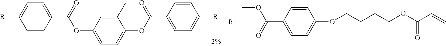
[R:].C1=CC(C(=O)OC)=CC=C1OCCCCOC(C=C)=O.C1=CC(C(=O)OC2=CC=C(OC(C3=CC=C([R])C=C3)=O)C(C)=C2)=CC=C1[R]
